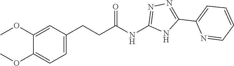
C(CC(NC1=NN=C(C2=CC=CC=N2)N1)=O)C1=CC=C(OC)C(OC)=C1
